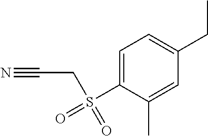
C1=C(S(=O)(=O)CC#N)C(C)=CC(CC)=C1
